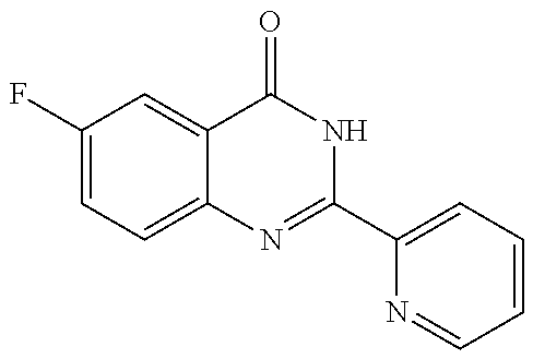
C1(F)=CC=C2C(=C1)C(=O)NC(C1=CC=CC=N1)=N2
